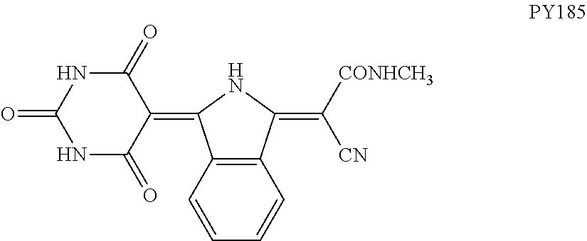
C12=C(C=CC=C1)C(=C1C(=O)NC(=O)NC1=O)NC2=C([CONHCH3])[CN]
